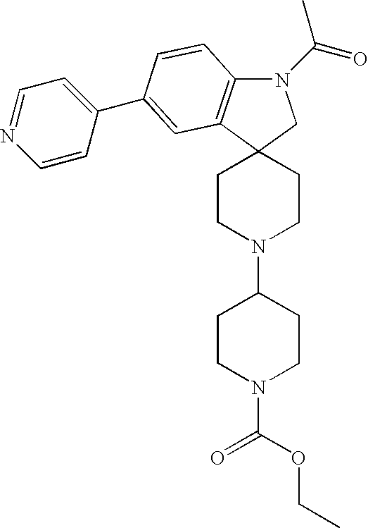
C12(CCN(C3CCN(C(=O)OCC)CC3)CC1)CN(C(=O)C)C1=C2C=C(C2=CC=NC=C2)C=C1
